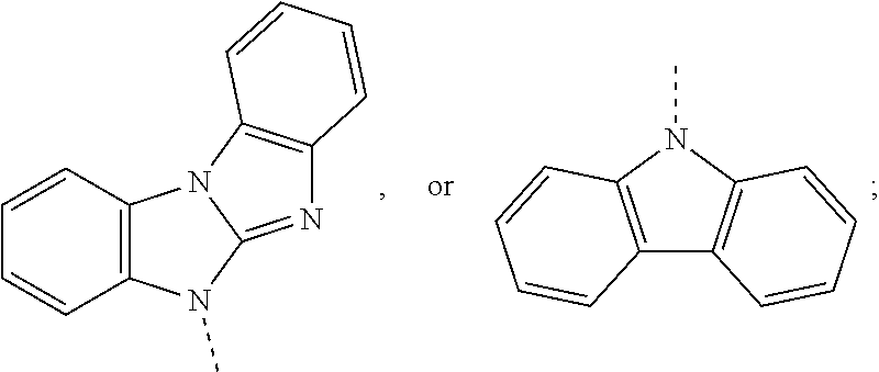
C1=CC2=C(C=C1)N1C(=NC3=C1C=CC=C3)N2C.C12=C(N(C)C3=C1C=CC=C3)C=CC=C2
